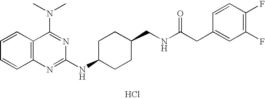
C1=CC2=C(C=C1)N=C(NC1CCC(CNC(CC3=CC(F)=C(F)C=C3)=O)CC1)N=C2N(C)C.Cl
